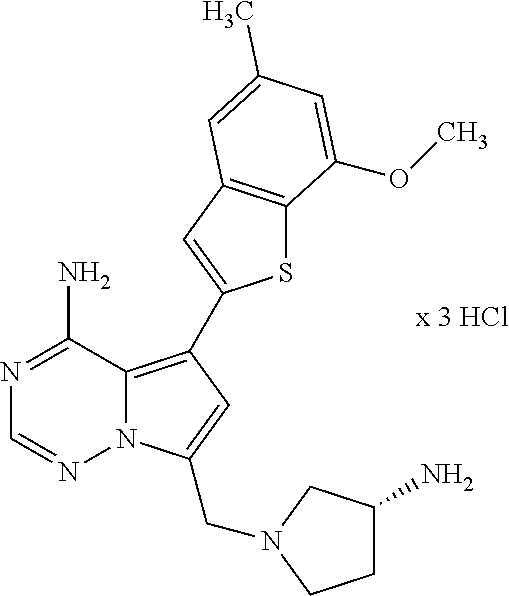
S1C2=C(C=C1C1=C3N(N=CN=C3N)C(CN3CC(N)CC3)=C1)C=C(C)C=C2OC
